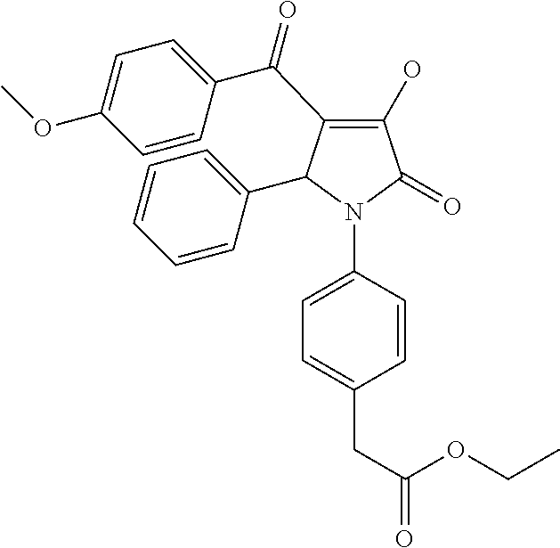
C1(O)=C(C(C2=CC=C(OC)C=C2)=O)C(C2=CC=CC=C2)N(C2=CC=C(CC(OCC)=O)C=C2)C1=O
